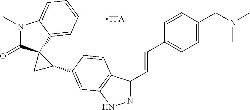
N1(C)C(=O)C2(C3=CC=CC=C13)CC2C1=CC2=C(C(C=CC3=CC=C(CN(C)C)C=C3)=NN2)C=C1
